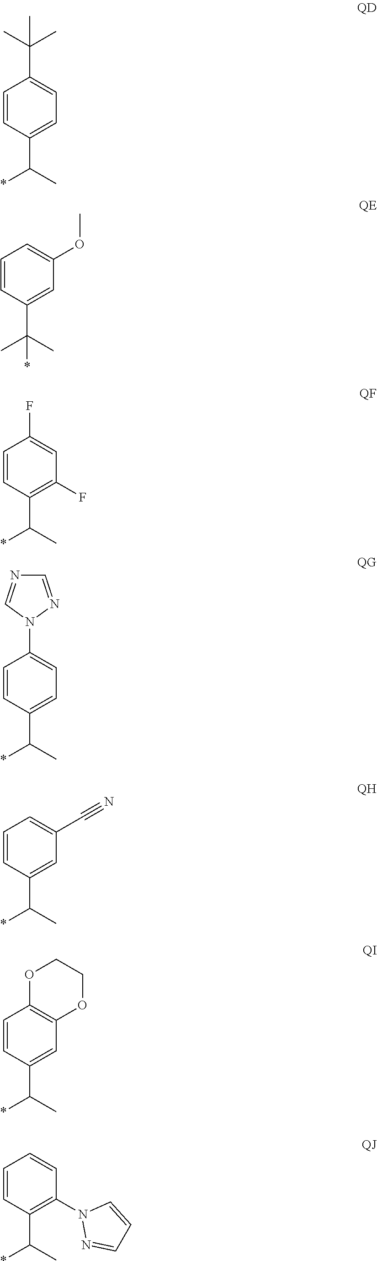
C1=CC(C(C)(C)*)=CC(OC)=C1.C1=CC(C(*)C)=C(F)C=C1F.C1=CC(C(*)C)=CC(C#N)=C1.C1=CC(C(*)C)=CC2=C1OCCO2.C1=CC(C(*)C)=C(N2N=CC=C2)C=C1.C1=CC(C(*)C)=CC=C1C(C)(C)C.C1=CC(C(*)C)=CC=C1N1N=CN=C1
